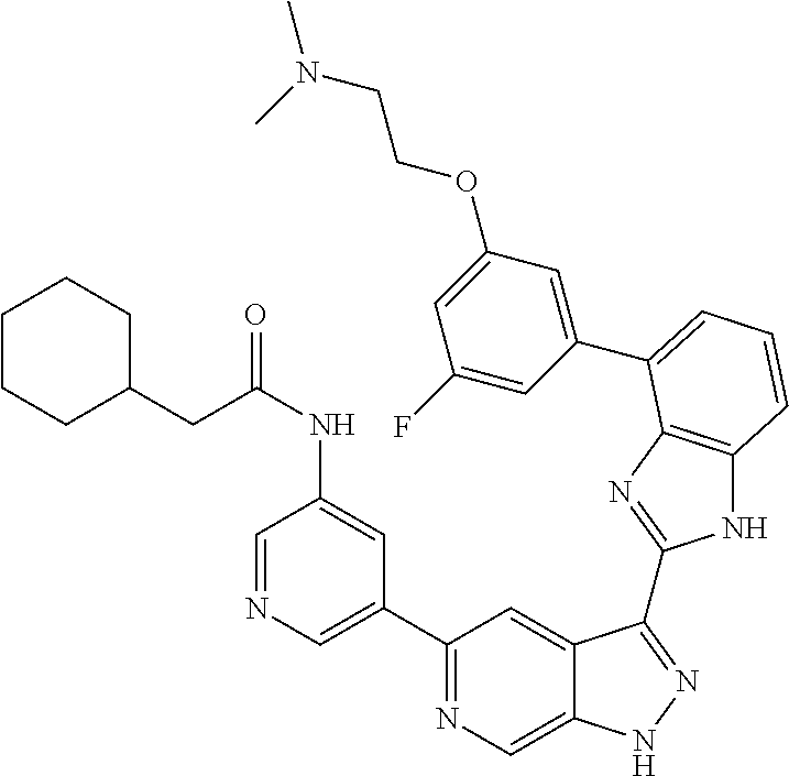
C1(C2=NC=C3C(=C2)C(C2=NC4=C(N2)C=CC=C4C2=CC(OCCN(C)C)=CC(F)=C2)=NN3)=CN=CC(NC(=O)CC2CCCCC2)=C1
